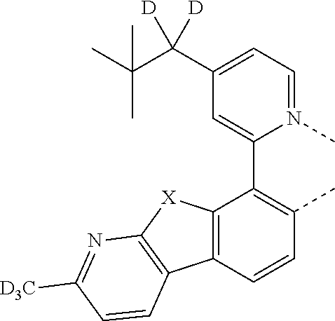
C12=C(C=CC(C)=C1C1=CC(C(C(C)(C)C)([D])[D])=CC=N1C)C1=C([X]2)N=C([D3C])C=C1
